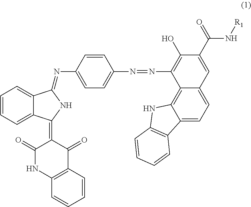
C1=CC=C2C(=C1)C(=NC1=CC=C(N=NC3=C(O)C(C(N[R1])=O)=CC4=CC=C5C(=C34)NC3=C5C=CC=C3)C=C1)NC2=C1C(=O)NC2=C(C1=O)C=CC=C2
